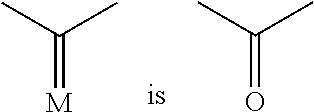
C(C)(C)=O.C(C)(C)=[M]
